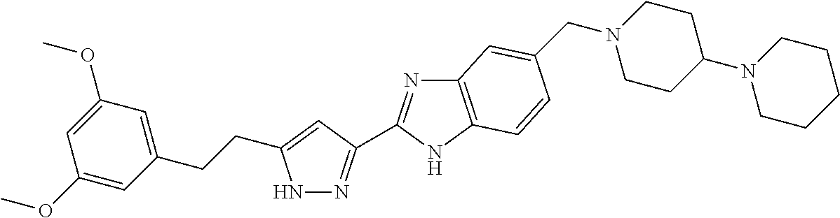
N1N=C(C2=NC3=C(N2)C=CC(CN2CCC(N4CCCCC4)CC2)=C3)C=C1CCC1=CC(OC)=CC(OC)=C1
